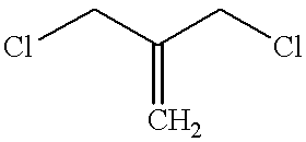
C(CCl)(=C)CCl
